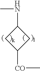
C1(NC)CC([CO]C)C1
